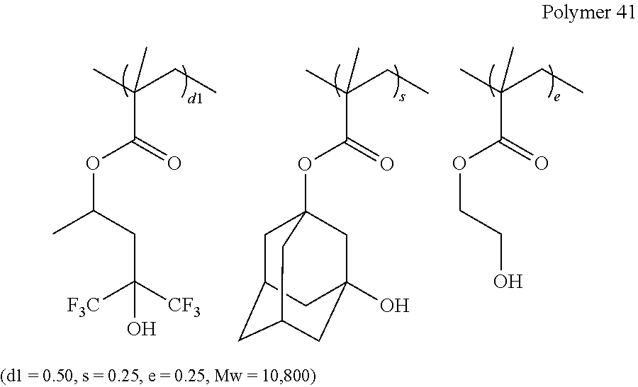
CC(CC)(C)C(OC(CC([CF3])([F3C])O)C)=O.CC(CC)(C)C(OC12CC3CC(CC(O)(C1)C3)C2)=O.CC(CC)(C)C(OCCO)=O
